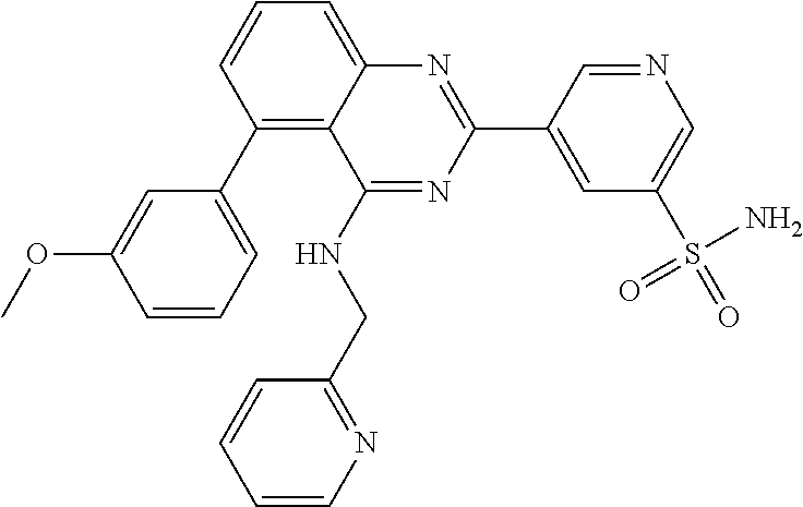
C1=CC=C(C2=C3C(=CC=C2)N=C(C2=CC(S(=O)(N)=O)=CN=C2)N=C3NCC2=NC=CC=C2)C=C1OC
